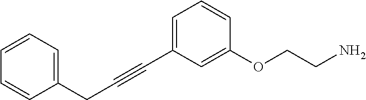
C(C#CC1=CC=CC(OCCN)=C1)C1=CC=CC=C1
